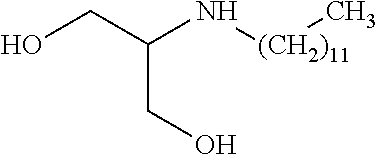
OCC(N[(CH2)11]C)CO
